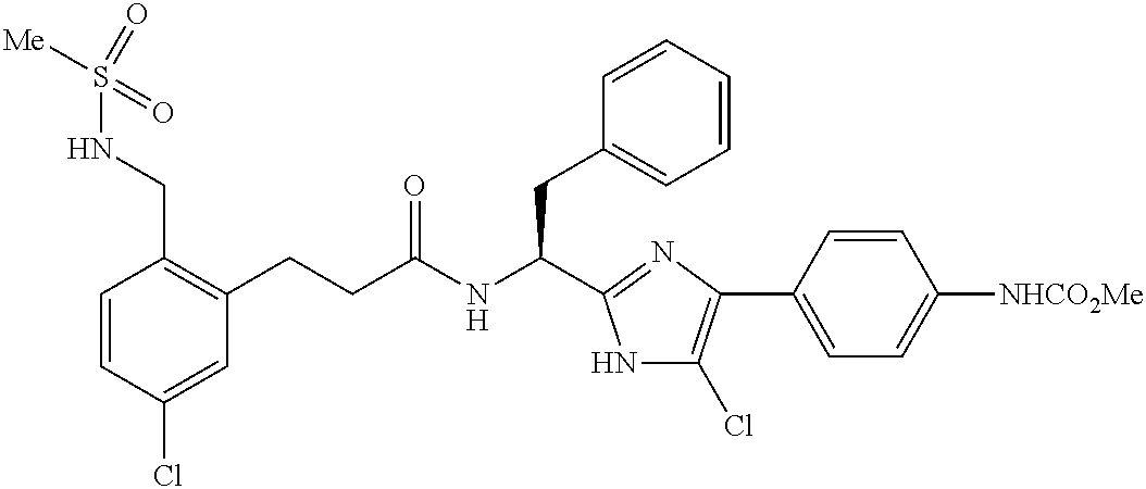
C1=CC(Cl)=CC(CCC(NC(CC2=CC=CC=C2)C2=NC(C3=CC=C([NHCO2Me])C=C3)=C(Cl)N2)=O)=C1CNS([Me])(=O)=O
